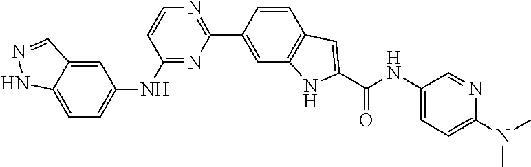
C1=C2C(=CC=C1NC1=NC(C3=CC4=C(C=C3)C=C(C(NC3=CC=C(N(C)C)N=C3)=O)N4)=NC=C1)NN=C2
